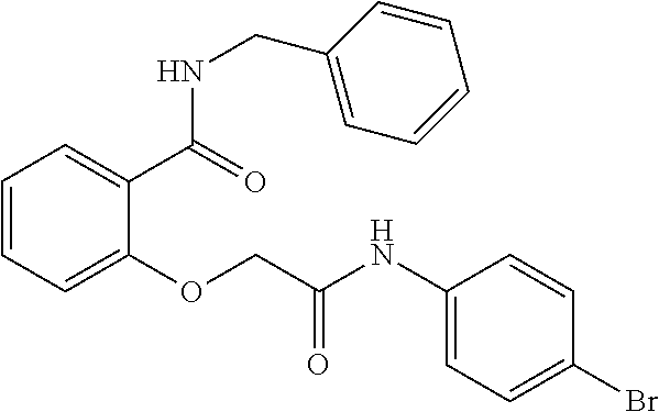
C1=CC=C(OCC(NC2=CC=C(Br)C=C2)=O)C(C(=O)NCC2=CC=CC=C2)=C1
